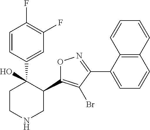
C1=CC(C2(O)CCNCC2C2=C(Br)C(C3=CC=CC4=C3C=CC=C4)=NO2)=CC(F)=C1F
